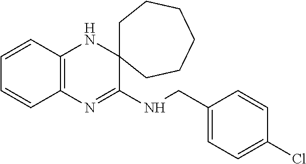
C1=CC2=C(C=C1)N=C(NCC1=CC=C(Cl)C=C1)C1(N2)CCCCCC1
